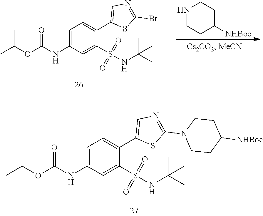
C1=C(NC(OC(C)C)=O)C=C(S(NC(C)(C)C)(=O)=O)C(C2=CN=C(Br)S2)=C1.N1CCC([NHBoc])CC1.C1=C(NC(OC(C)C)=O)C=C(S(NC(C)(C)C)(=O)=O)C(C2=CN=C(N3CCC([NHBoc])CC3)S2)=C1
